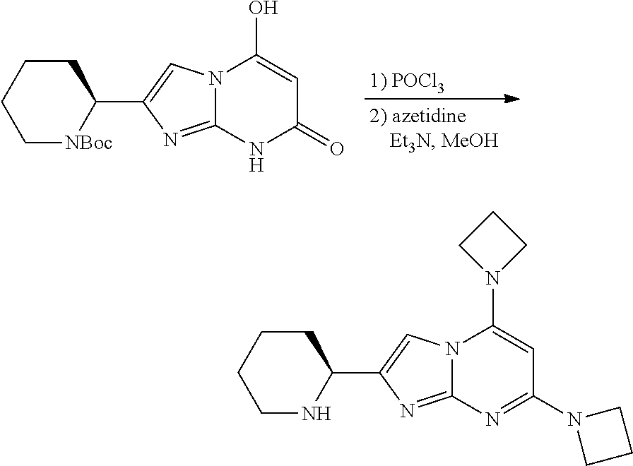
C1CCC[NBoc]C1C1=CN2C(=N1)NC(=O)C=C2O.C1CCCNC1C1=CN2C(=N1)N=C(N1CCC1)C=C2N1CCC1
